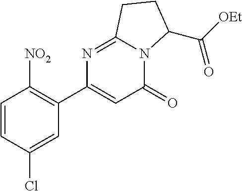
C1=CC(Cl)=CC(C2=CC(=O)N3C(=N2)CCC3C([OEt])=O)=C1[NO2]
